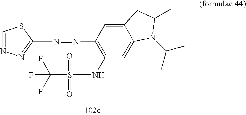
C12=CC(N=NC3=NN=CS3)=C(NS(C(F)(F)F)(=O)=O)C=C1N(C(C)C)C(C)C2
